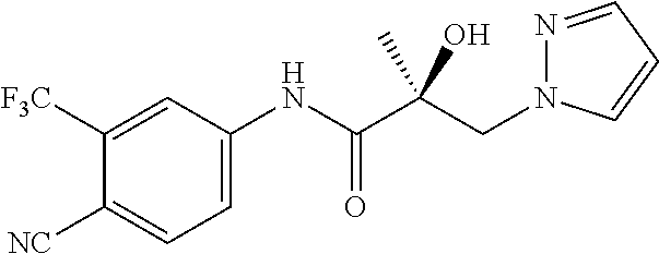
C(C(C(NC1=CC=C([NC])C([F3C])=C1)=O)(O)C)N1N=CC=C1
